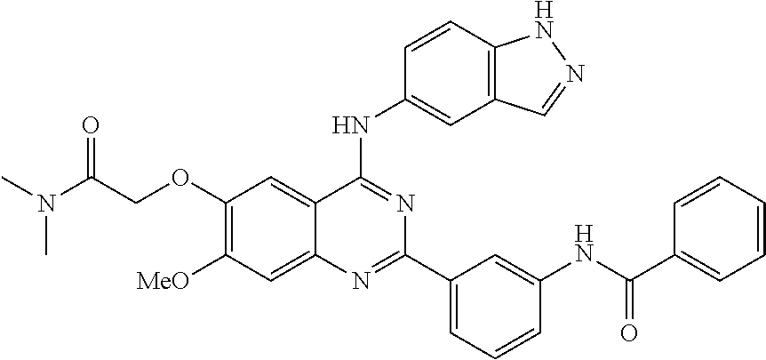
C1(OCC(N(C)C)=O)=C([MeO])C=C2C(=C1)C(NC1=CC3=C(C=C1)NN=C3)=NC(C1=CC=CC(NC(C3=CC=CC=C3)=O)=C1)=N2
